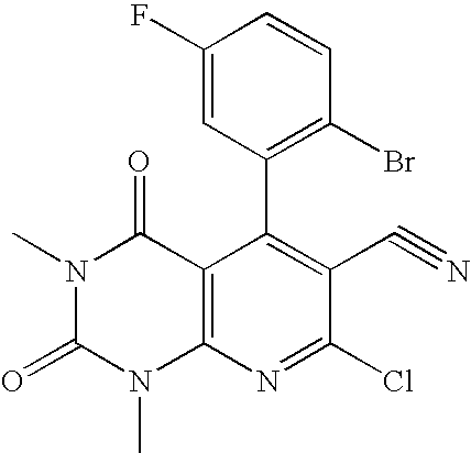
C1(C2=C(Br)C=CC(F)=C2)=C(C#N)C(Cl)=NC2=C1C(=O)N(C)C(=O)N2C
